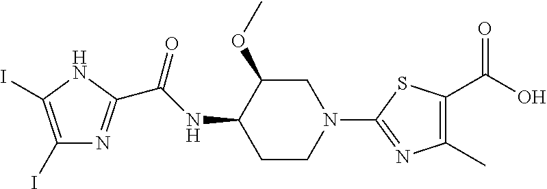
N1C(I)=C(I)N=C1C(NC1C(OC)CN(C2=NC(C)=C(C(O)=O)S2)CC1)=O
